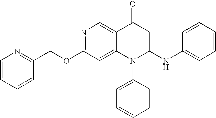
C1=CC(COC2=NC=C3C(=C2)N(C2=CC=CC=C2)C(NC2=CC=CC=C2)=CC3=O)=NC=C1
